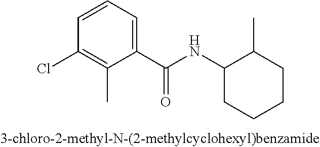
C1=CC(Cl)=C(C)C(C(NC2CCCCC2C)=O)=C1
